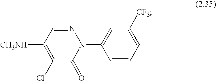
N1=CC([CH3NH])=C(Cl)C(=O)N1C1=CC([CF3])=CC=C1
